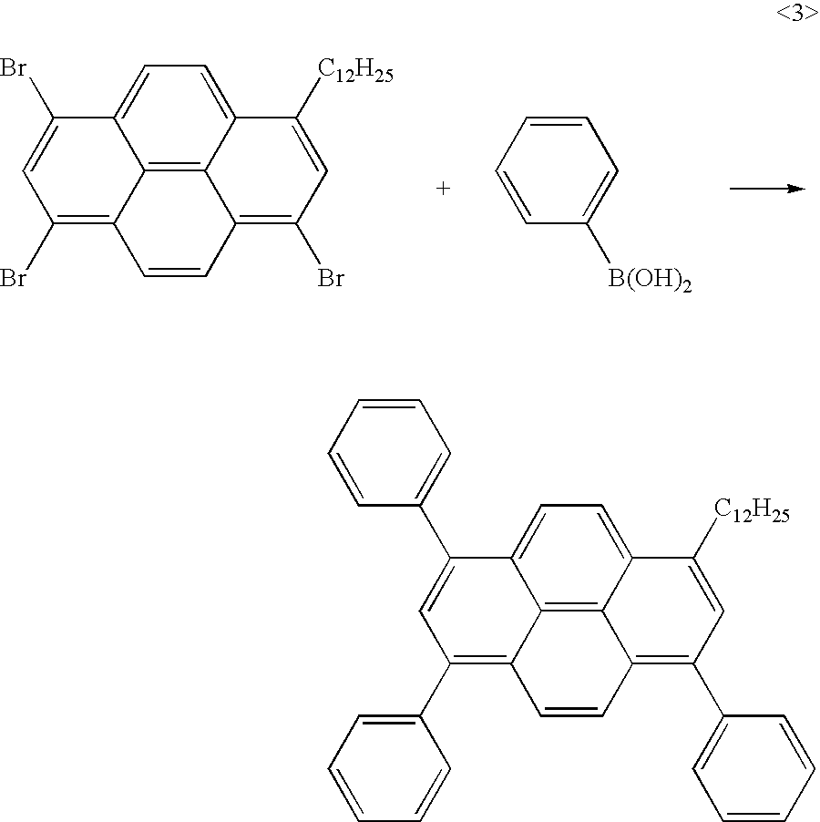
C1=C(Br)C2=CC=C3C4=C2C(=C1Br)C=CC4=C(Br)C=C3[C12H25].C1=CC([B(OH)2])=CC=C1.C1=CC(C2=CC(C3=CC=CC=C3)=C3C4=C5C(=CC=C24)C([C12H25])=CC(C2=CC=CC=C2)=C5C=C3)=CC=C1
